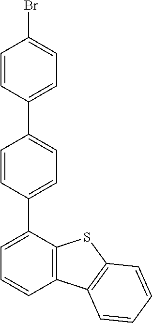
C1=CC(C2=CC=C(C3=CC=CC4=C3SC3=C4C=CC=C3)C=C2)=CC=C1Br
